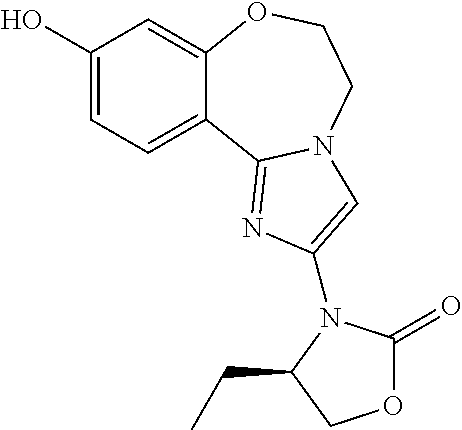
C1(O)=CC=C2C(=C1)OCCN1C2=NC(N2C(=O)OCC2CC)=C1
